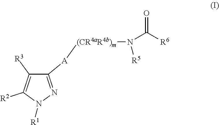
C1([R3])=C([R2])N([R1])N=C1[A][(CR4aR4b)m]N([R5])C([R6])=O
